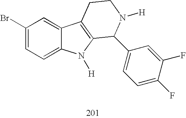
C1(Br)=CC=C2C(=C1)C1=C(N2[H])C(C2=CC=C(F)C(F)=C2)N([H])CC1
